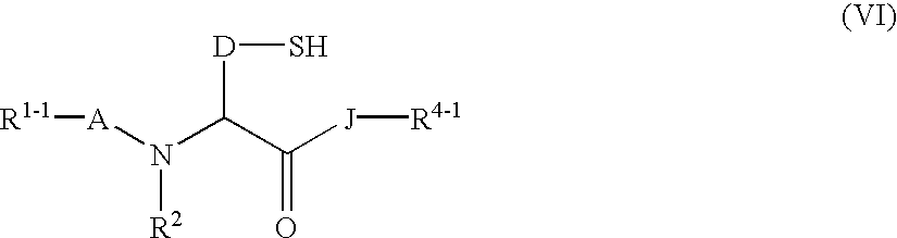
[A](N(C(C([J][R4-1])=O)[D]S)[R2])[R1-1]
